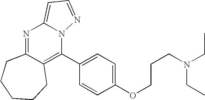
N1=C2C(=C(C3=CC=C(OCCCN(CC)CC)C=C3)N3C1=CC=N3)CCCCC2
